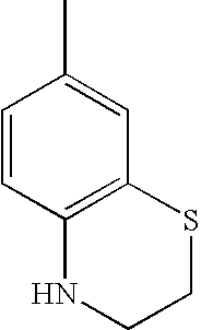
C1=CC2=C(C=C1C)SCCN2
